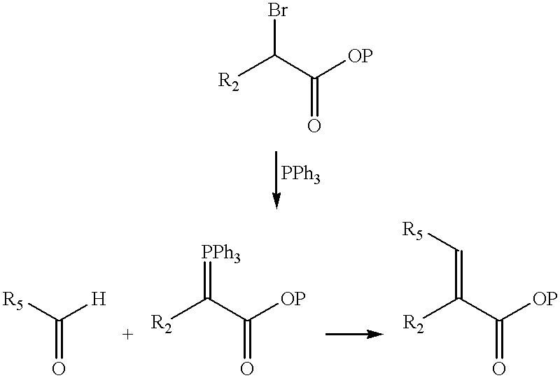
[R2]C(C([OP])=O)Br.[R5]C([H])=O.C(C([OP])=O)([R2])=[PPh3].C(C([OP])=O)([R2])=C[R5]
